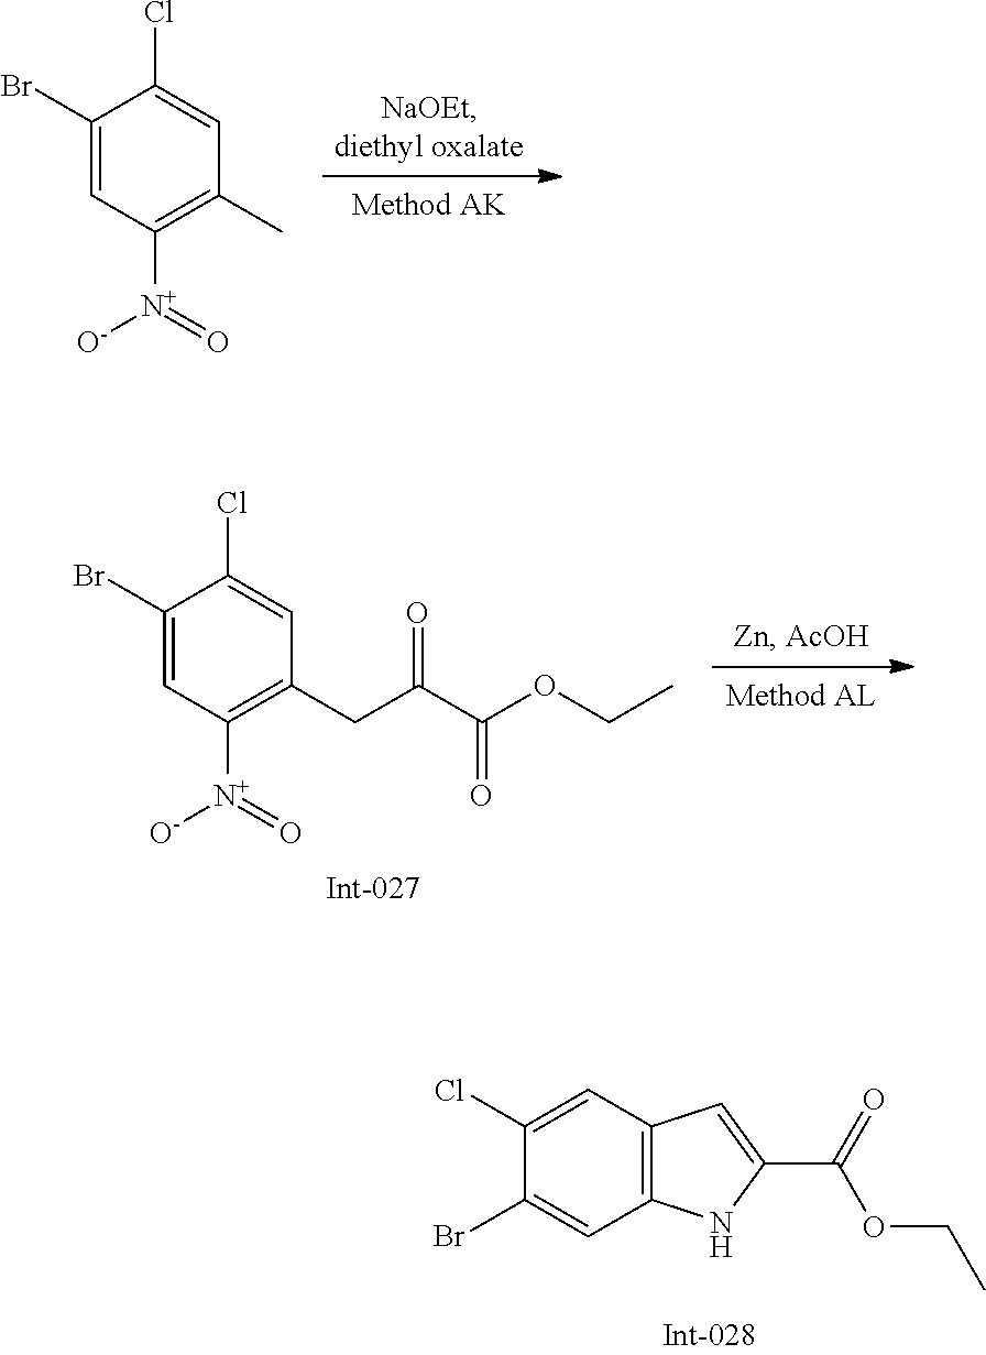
C1(Br)=CC([N+](=O)[O-])=C(C)C=C1Cl.C1(Br)=CC([N+](=O)[O-])=C(CC(C(OCC)=O)=O)C=C1Cl.C1(Cl)=CC2=C(C=C1Br)NC(C(=O)OCC)=C2
